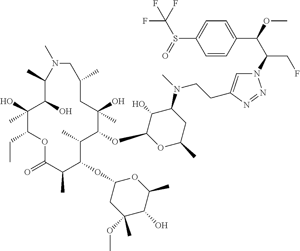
C1(O)(C)C(CC)OC(=O)C(C)C(OC2CC(OC)(C)C(O)C(C)O2)C(C)C(OC2OC(C)CC(N(C)CCC3=CN(C(C(OC)C4=CC=C(S(=O)C(F)(F)F)C=C4)CF)N=N3)C2O)C(O)(C)CC(C)CN(C)C(C)C1O
